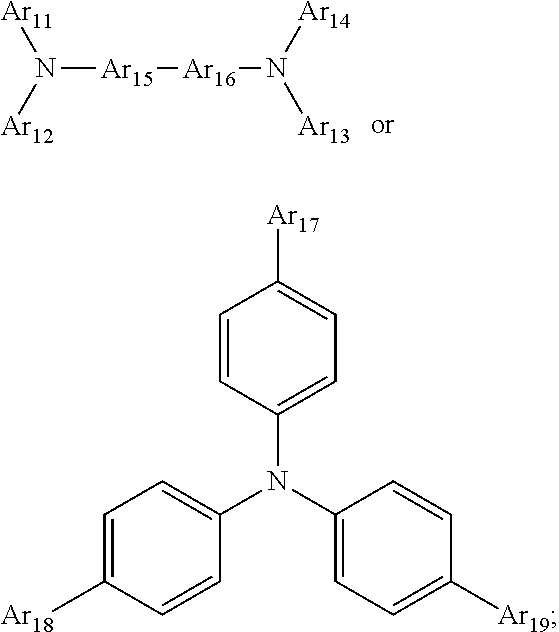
N([Ar15][Ar16]N([Ar13])[Ar14])([Ar11])[Ar12].C1=CC(N(C2=CC=C([Ar19])C=C2)C2=CC=C([Ar18])C=C2)=CC=C1[Ar17]
